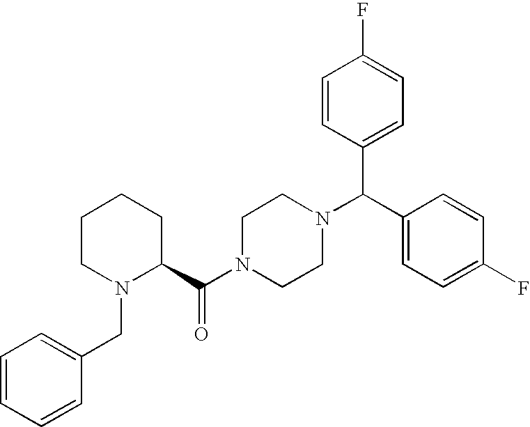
C1CN(CC2=CC=CC=C2)C(C(N2CCN(C(C3=CC=C(F)C=C3)C3=CC=C(F)C=C3)CC2)=O)CC1
